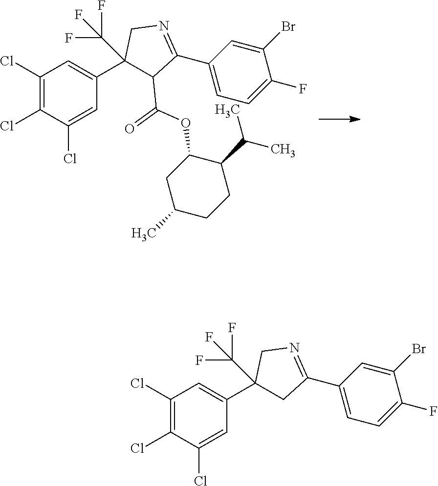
C1(Cl)=CC(C2(C(F)(F)F)CC(C3=CC=C(F)C(Br)=C3)=NC2)=CC(Cl)=C1Cl.C1(Cl)=CC(C2(C(F)(F)F)C(C(=O)OC3CC(C)CCC3C(C)C)C(C3=CC=C(F)C(Br)=C3)=NC2)=CC(Cl)=C1Cl
